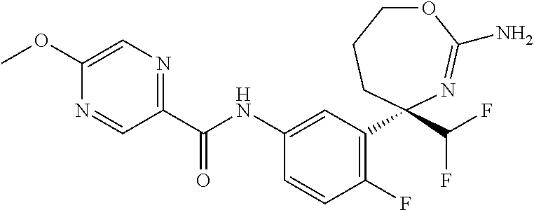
C1(OC)=CN=C(C(NC2=CC(C3(C(F)F)CCCOC(N)=N3)=C(F)C=C2)=O)C=N1
